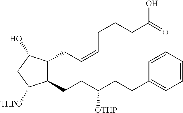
C1(CCC(CCC2=CC=CC=C2)[OTHP])C(CC=CCCCC(=O)O)C(O)CC1[THPO]
